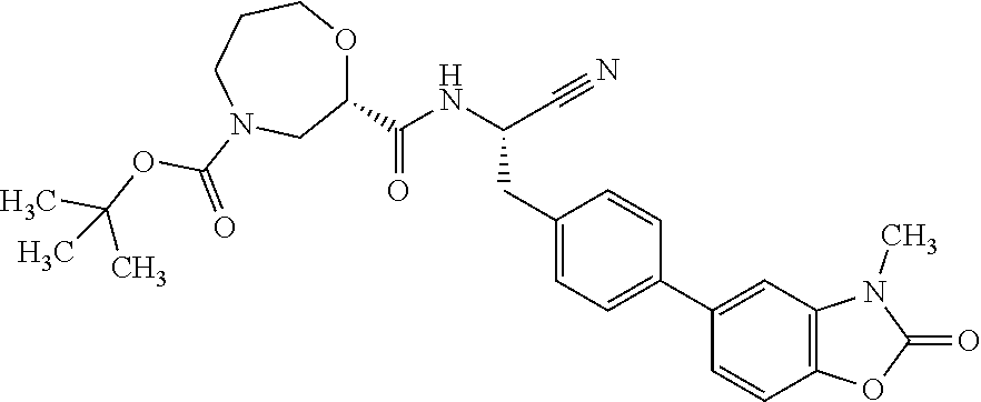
N(C(C#N)CC1=CC=C(C2=CC3=C(C=C2)OC(=O)N3C)C=C1)C(C1OCCCN(C(=O)OC(C)(C)C)C1)=O
